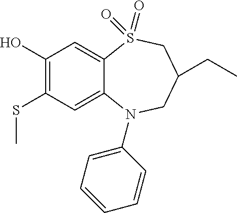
C1(O)=C(SC)C=C2C(=C1)S(=O)(=O)CC(CC)CN2C1=CC=CC=C1
